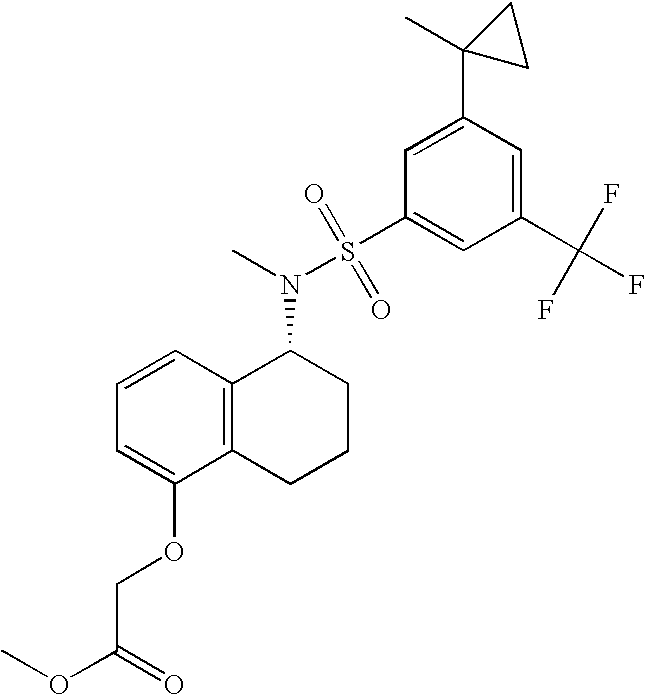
C1=CC=C(OCC(OC)=O)C2=C1C(N(S(C1=CC(C(F)(F)F)=CC(C3(C)CC3)=C1)(=O)=O)C)CCC2
